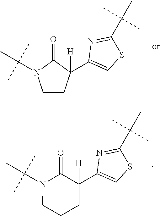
C1(C2([H])CCN(C(C)(C)C)C2=O)=CSC(C(C)(C)C)=N1.C1(C2([H])CCCN(C(C)(C)C)C2=O)=CSC(C(C)(C)C)=N1
